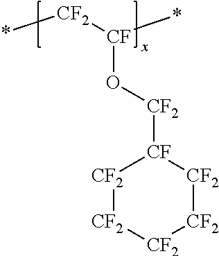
[CF2]1[CF2][CF2][CF2][CF2][CF]1[CF2]O[CF](*)[CF2]*
